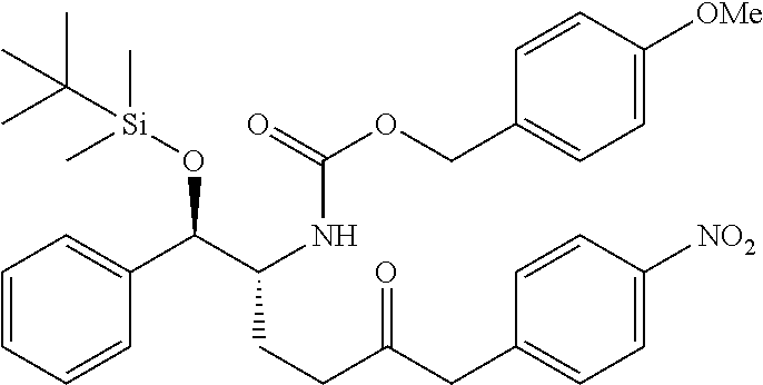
C1=CC=CC(C(C(NC(=O)OCC2=CC=C([OMe])C=C2)CCC(CC2=CC=C([NO2])C=C2)=O)O[Si](C)(C)C(C)(C)C)=C1
